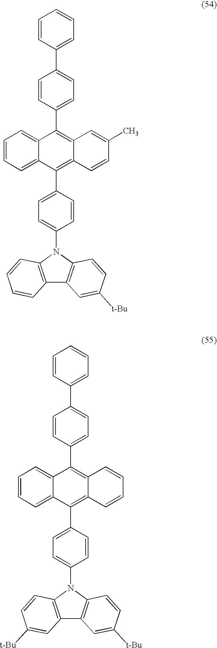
C1=CC(C2=C3C(=C(C4=CC=C(N5C6=C(C7=C5C=CC([t-Bu])=C7)C=CC=C6)C=C4)C4=CC=CC=C24)C=CC(C)=C3)=CC=C1C1=CC=CC=C1.C1=CC(C2=C3C(=C(C4=CC=C(N5C6=C(C7=C5C=CC([t-Bu])=C7)C=C([t-Bu])C=C6)C=C4)C4=CC=CC=C24)C=CC=C3)=CC=C1C1=CC=CC=C1
